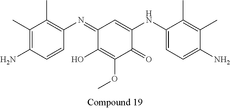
C1(=NC2=C(C)C(C)=C(N)C=C2)C(O)=C(OC)C(=O)C(NC2=CC=C(N)C(C)=C2C)=C1
